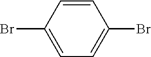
C1=CC(Br)=CC=C1Br
